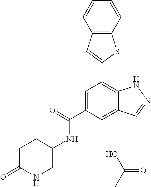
C1=C(C(=O)NC2CCC(=O)NC2)C=C2C(=C1C1=CC3=C(S1)C=CC=C3)NN=C2.OC(C)=O
